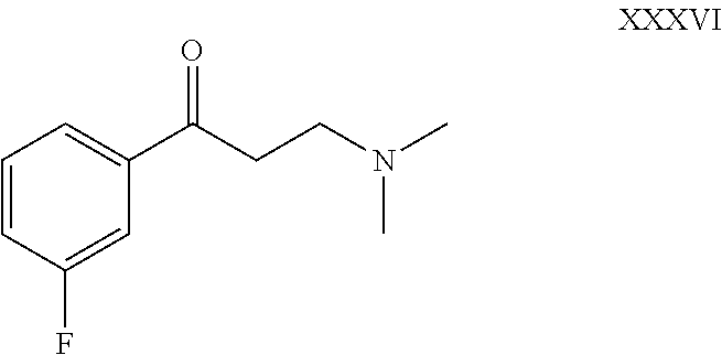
C1=CC(F)=CC(C(=O)CCN(C)C)=C1
